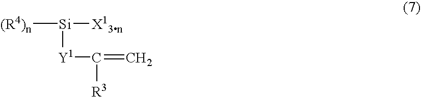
[(R4)n][Si]([X13n])[Y1]C(=C)[R3]
